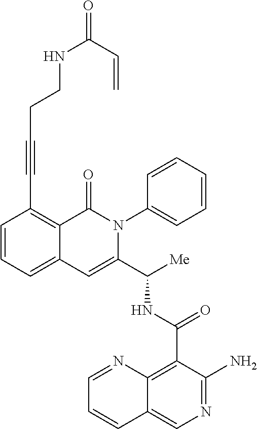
N(C(C1=CC2=CC=CC(C#CCCNC(=O)C=C)=C2C(=O)N1C1=CC=CC=C1)[Me])C(C1=C2C(=CN=C1N)C=CC=N2)=O
